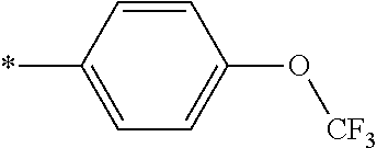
C1=CC(*)=CC=C1O[CF3]
